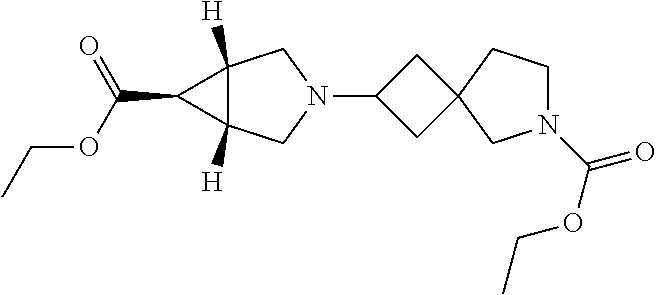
C1C(N2CC3([H])C([H])(C2)C3C(OCC)=O)CC12CN(C(OCC)=O)CC2
